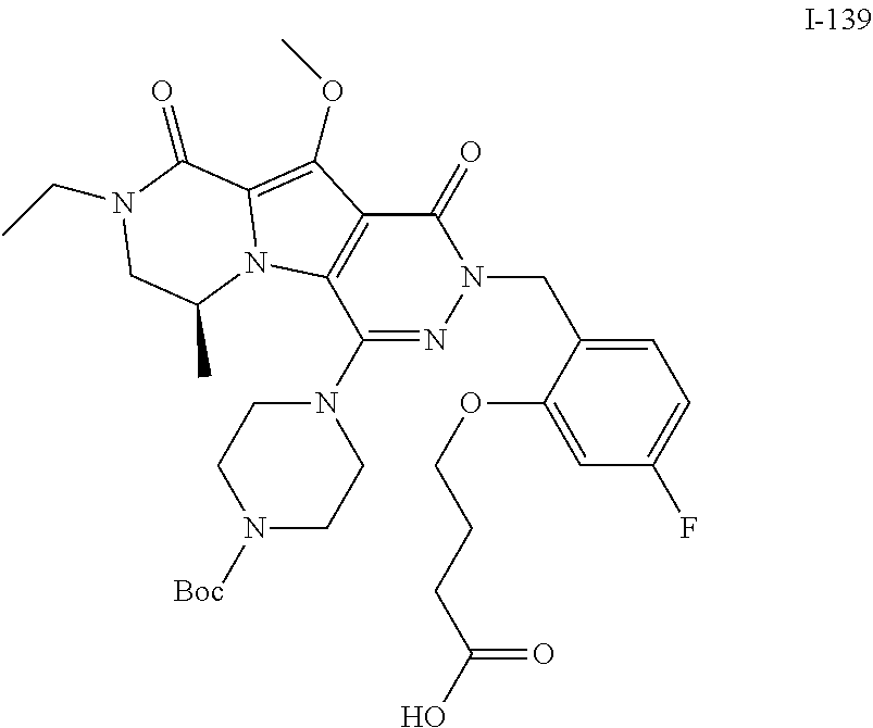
C1=C(CN2C(=O)C3=C(C(N4CCN([Boc])CC4)=N2)N2C(=C3OC)C(=O)N(CC)CC2C)C(OCCCC(O)=O)=CC(F)=C1
